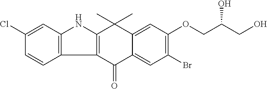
C12=C(C(=O)C3=CC(Br)=C(OCC(CO)O)C=C3C1(C)C)C1=C(N2)C=C(Cl)C=C1
